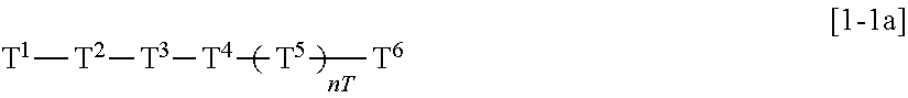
[T1][T2][T3][T4][T5][T6]
